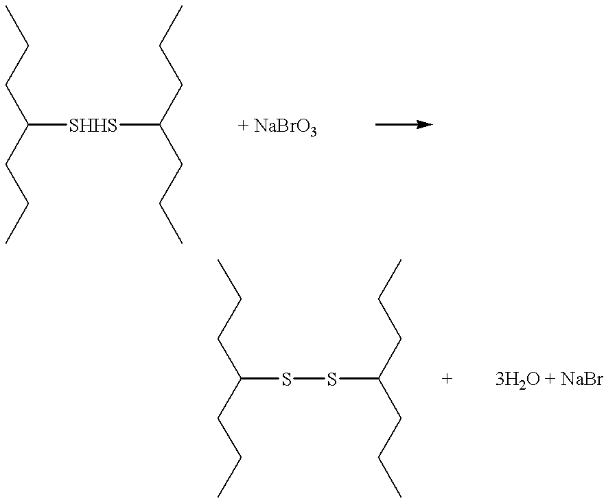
CCCC(CCC)SSC(CCC)CCC.CCCC(CCC)[SHHS]C(CCC)CCC
